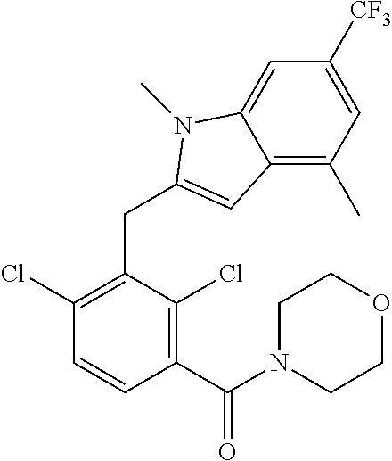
C1(Cl)=C(CC2=CC3=C(C)C=C([CF3])C=C3N2C)C(Cl)=C(C(N2CCOCC2)=O)C=C1
